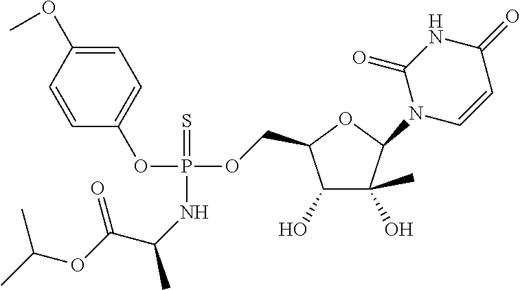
C1(O)C(O)(C)C(N2C=CC(=O)NC2=O)OC1COP(OC1=CC=C(OC)C=C1)(=S)NC(C)C(OC(C)C)=O
